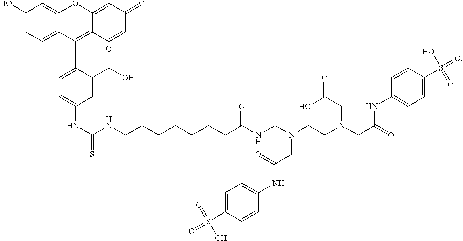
C1(O)=CC=C2C(=C1)OC1=CC(=O)C=CC1=C2C1=CC=C(NC(NCCCCCCCC(NCN(CCN(CC(=O)NC2=CC=C(S(=O)(=O)O)C=C2)CC(=O)O)CC(=O)NC2=CC=C(S(=O)(O)=O)C=C2)=O)=S)C=C1C(O)=O
